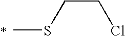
CSCCCl
